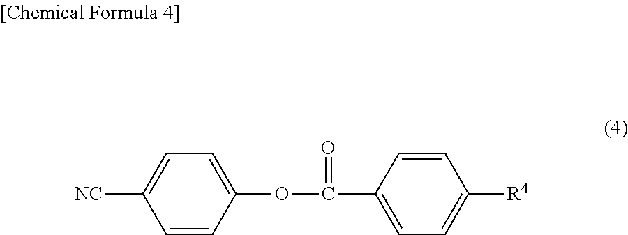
C1=CC(OC(=O)C2=CC=C([R4])C=C2)=CC=C1[NC]
